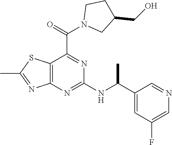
C12=C(N=C(NC(C3=CC(F)=CN=C3)C)N=C1C(=O)N1CC(CO)CC1)N=C(C)S2
